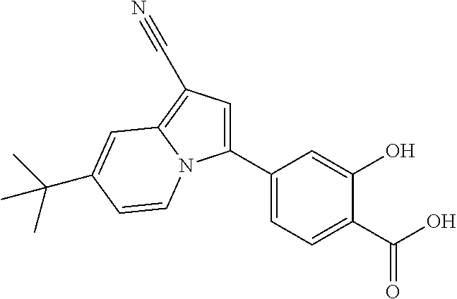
C1(C2=CC=C(C(O)=O)C(O)=C2)=CC(C#N)=C2N1C=CC(C(C)(C)C)=C2
